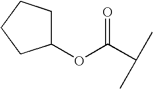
C(=O)(C(C)C)OC1CCCC1
